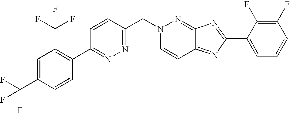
C1=CC(CN2C=CC3=NC(C4=CC=CC(F)=C4F)=NC3=N2)=NN=C1C1=C(C(F)(F)F)C=C(C(F)(F)F)C=C1
